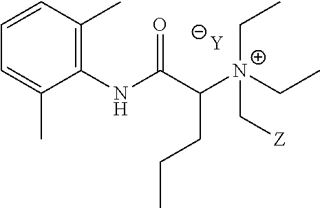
[Y].C1=C(C)C(NC(C([N+](C[Z])(CC)CC)CCC)=O)=C(C)C=C1
